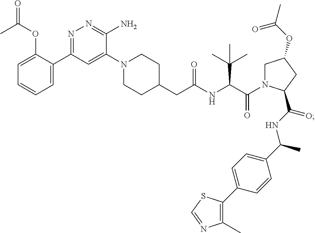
C1(CC(NC(C(N2CC(OC(C)=O)CC2C(NC(C2=CC=C(C3=C(C)N=CS3)C=C2)C)=O)=O)C(C)(C)C)=O)CCN(C2=CC(C3=CC=CC=C3OC(=O)C)=NN=C2N)CC1
